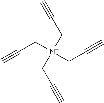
[N+](CC#C)(CC#C)(CC#C)CC#C
